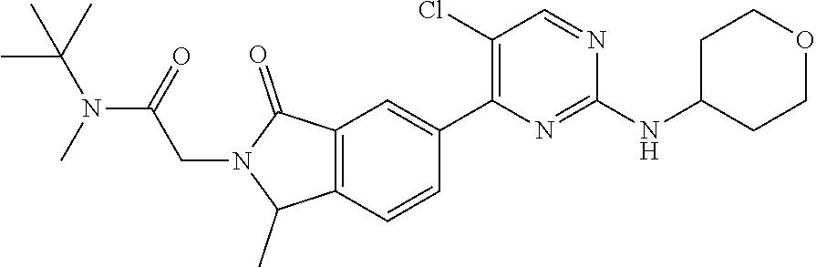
C1(NC2CCOCC2)=NC(C2=CC3=C(C=C2)C(C)N(CC(N(C)C(C)(C)C)=O)C3=O)=C(Cl)C=N1
